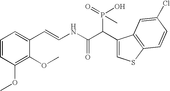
C1=CC(OC)=C(OC)C(C=CNC(C(C2=CSC3=C2C=C(Cl)C=C3)P(=O)(O)C)=O)=C1
